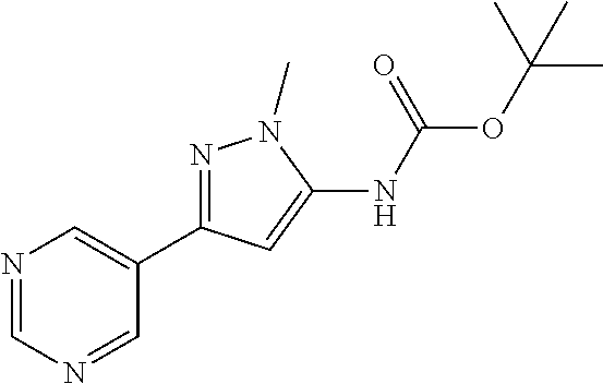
N1=CN=CC(C2=NN(C)C(NC(OC(C)(C)C)=O)=C2)=C1
